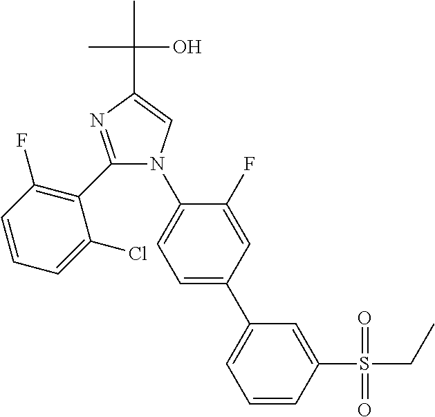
C1=CC(S(=O)(=O)CC)=CC(C2=CC=C(N3C(C4=C(F)C=CC=C4Cl)=NC(C(C)(O)C)=C3)C(F)=C2)=C1
